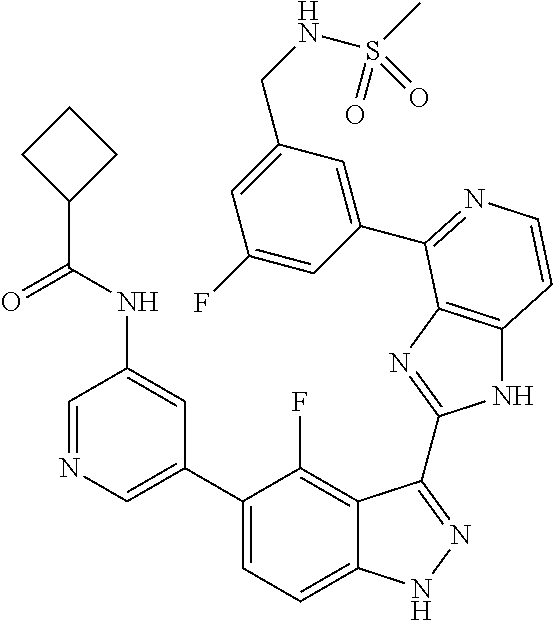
C1=C(C2=CC=C3C(=C2F)C(C2=NC4=C(N2)C=CN=C4C2=CC(CNS(C)(=O)=O)=CC(F)=C2)=NN3)C=C(NC(C2CCC2)=O)C=N1
